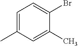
C1=C(C)C=C(C)C(Br)=C1
